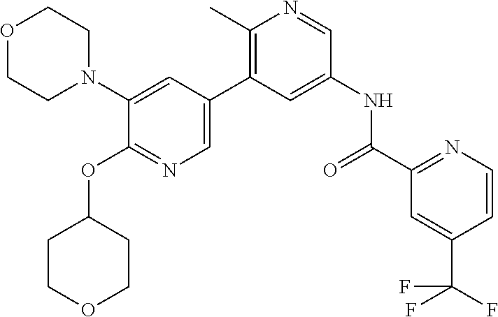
O1CCN(C2=CC(C3=C(C)N=CC(NC(C4=NC=CC(C(F)(F)F)=C4)=O)=C3)=CN=C2OC2CCOCC2)CC1
